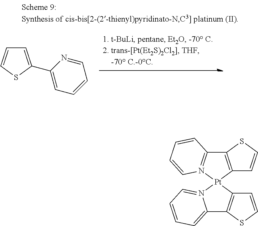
C1=C(C2=CC=CC=N2)SC=C1.C12=C([Pt]3(N4=C1C=CC=C4)N1=CC=CC=C1C1=C3C=CS1)C=CS2
